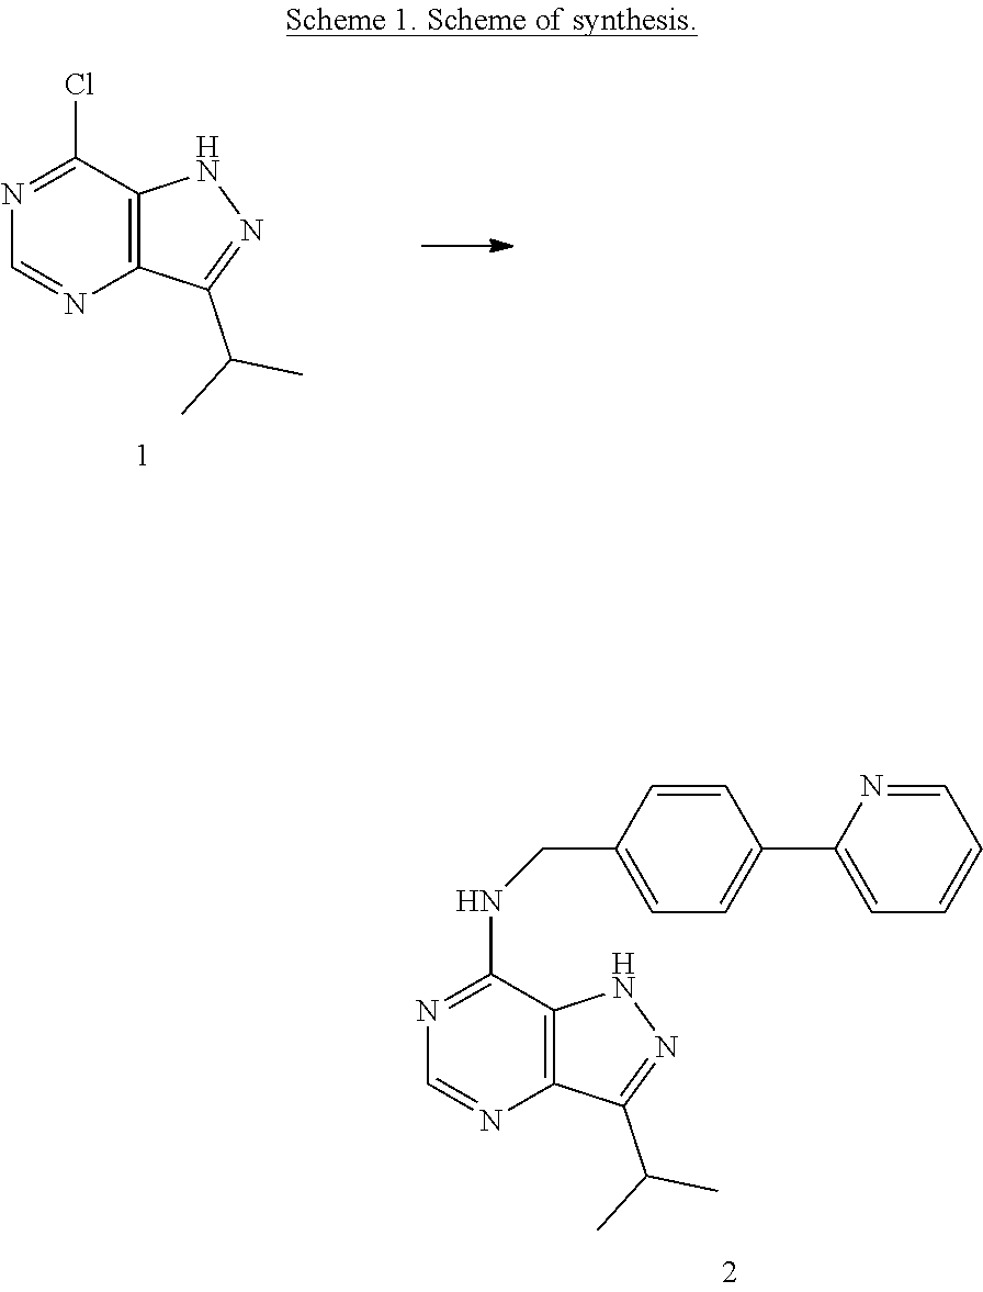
C12=C(C(NCC3=CC=C(C4=CC=CC=N4)C=C3)=NC=N1)NN=C2C(C)C.C12=C(C(Cl)=NC=N1)NN=C2C(C)C
